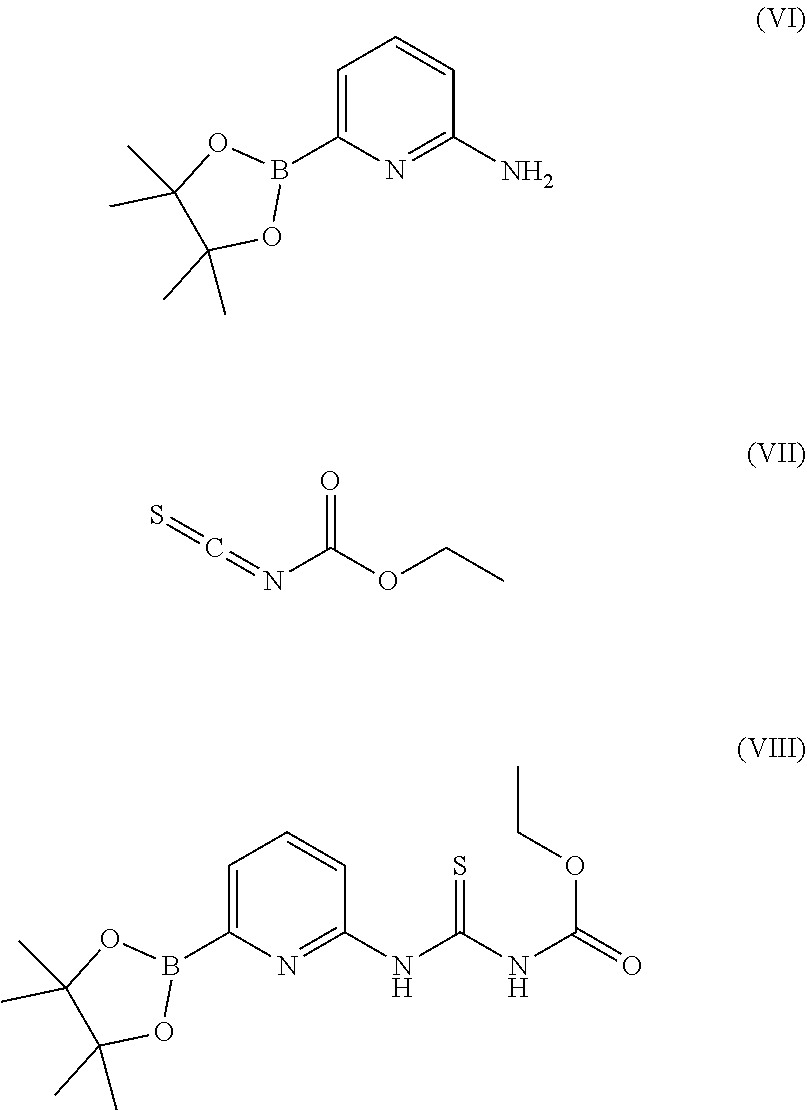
C1=C(B2OC(C)(C)C(C)(C)O2)N=C(N)C=C1.C(=NC(OCC)=O)=S.C1=C(B2OC(C)(C)C(C)(C)O2)N=C(NC(NC(=O)OCC)=S)C=C1
